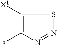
C1([X1])=C(C)N=NS1
